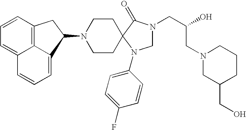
C1N(CC(O)CN2CC(CO)CCC2)C(=O)C2(N1C1=CC=C(F)C=C1)CCN(C1C3=CC=CC4=CC=CC(=C43)C1)CC2
